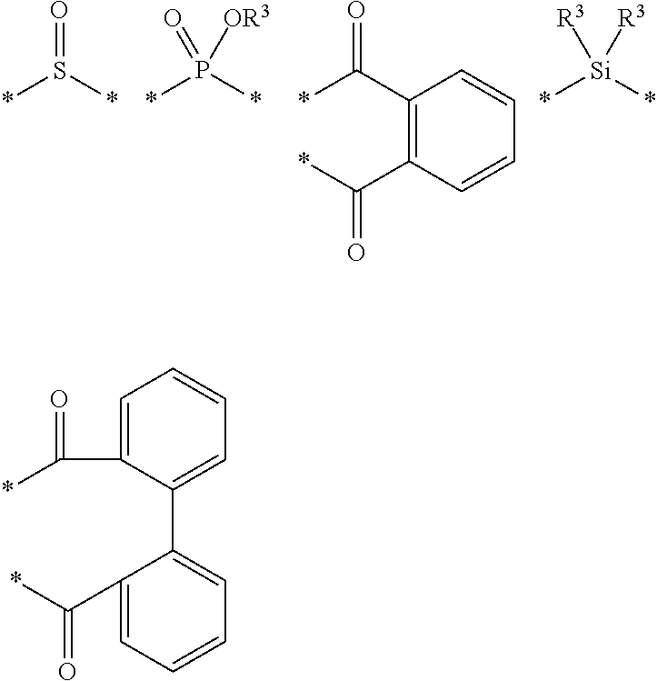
*S(*)=O.*C(C1=C(C(=O)*)C=CC=C1)=O.*P(*)(=O)[OR3].*[Si](*)([R3])[R3].C1=C(C(=O)*)C(C2=CC=CC=C2C(*)=O)=CC=C1
